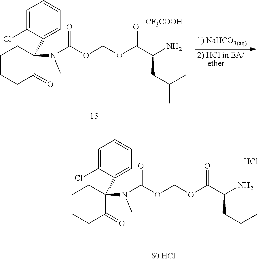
Cl.C1=C(Cl)C(C2(N(C(OCOC(C(N)CC(C)C)=O)=O)C)CCCCC2=O)=CC=C1.[1) NaHCO3(aq)].[2) HCl in EA/     ether].[CF3COOH].C1=C(Cl)C(C2(N(C(OCOC(C(N)CC(C)C)=O)=O)C)CCCCC2=O)=CC=C1
